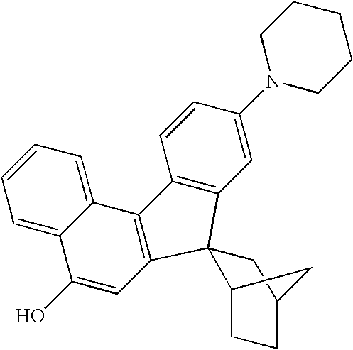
C1=C(N2CCCCC2)C=CC2=C1C1(C3=C2C2=CC=CC=C2C(O)=C3)C2CCC(C1)C2
